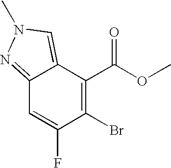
C12=NN(C)C=C1C(C(OC)=O)=C(Br)C(F)=C2
